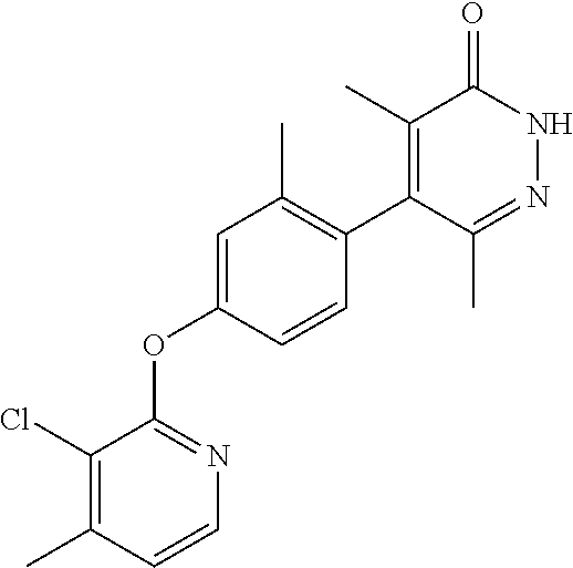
C1(Cl)=C(C)C=CN=C1OC1=CC(C)=C(C2=C(C)C(=O)NN=C2C)C=C1
